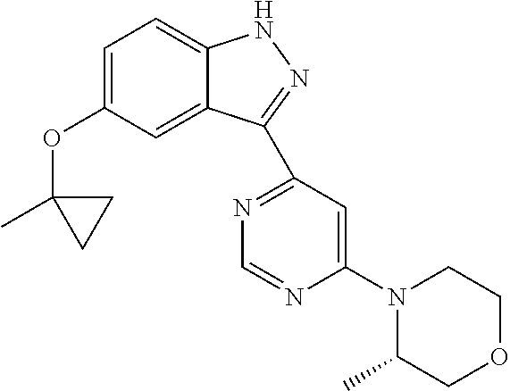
C1=C(OC2(C)CC2)C=C2C(=C1)NN=C2C1=NC=NC(N2C(C)COCC2)=C1
